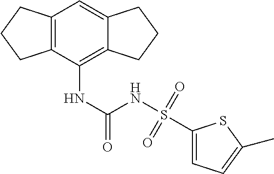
C12=C(C(NC(NS(C3=CC=C(C)S3)(=O)=O)=O)=C3C(=C1)CCC3)CCC2
